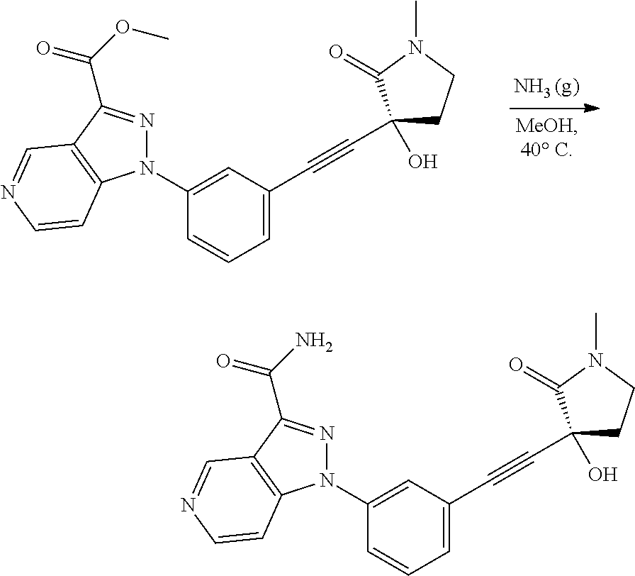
C1=C(C#CC2(O)CCN(C)C2=O)C=C(N2N=C(C(OC)=O)C3=C2C=CN=C3)C=C1.C1=C(C#CC2(O)CCN(C)C2=O)C=C(N2N=C(C(N)=O)C3=C2C=CN=C3)C=C1
